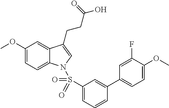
C1(OC)=CC=C2C(=C1)C(CCC(O)=O)=CN2S(C1=CC=CC(C2=CC=C(OC)C(F)=C2)=C1)(=O)=O
